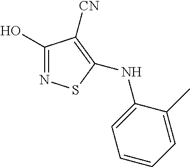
C1(O)=NSC(NC2=CC=CC=C2C)=C1[CN]
